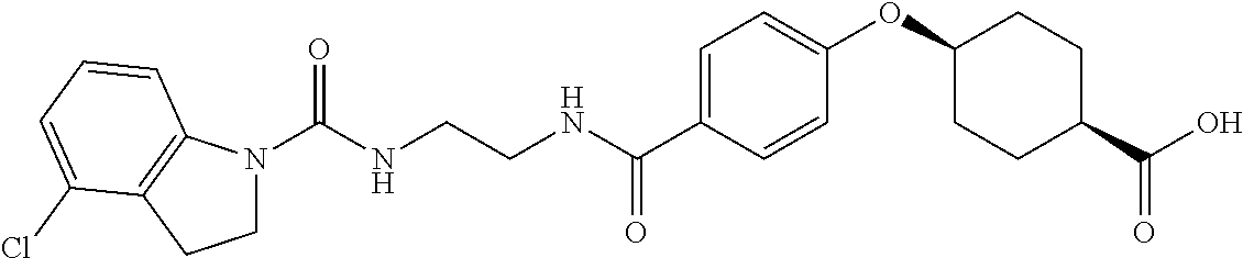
C(NCCNC(C1=CC=C(OC2CCC(C(O)=O)CC2)C=C1)=O)(=O)N1CCC2=C1C=CC=C2Cl
